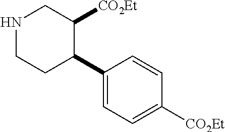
C1(C2C([CO2Et])CNCC2)=CC=C([CO2Et])C=C1
